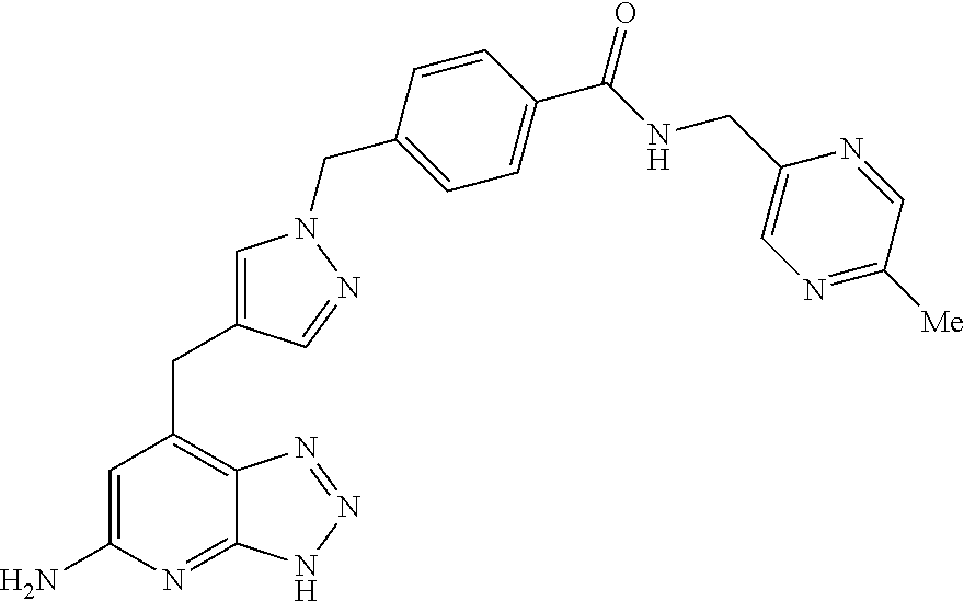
C1=C(N)N=C2C(=C1CC1=CN(CC3=CC=C(C(NCC4=CN=C([Me])C=N4)=O)C=C3)N=C1)N=NN2
